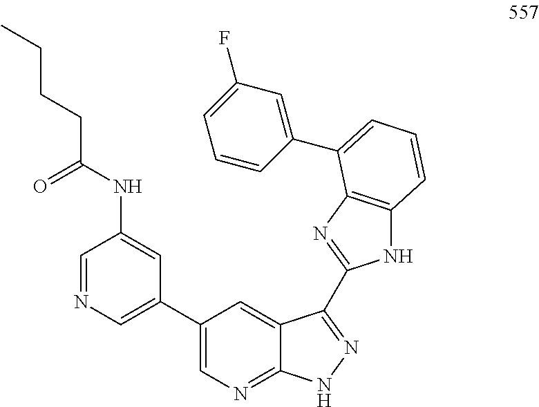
C1=NC=C(C2=CN=C3C(=C2)C(C2=NC4=C(N2)C=CC=C4C2=CC(F)=CC=C2)=NN3)C=C1NC(CCCC)=O
